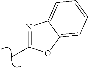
N1=C(C)OC2=CC=CC=C12
